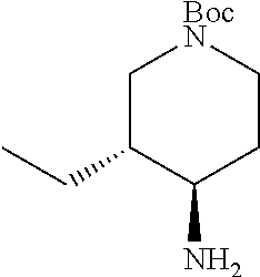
C1C(CC)C(N)CC[BocN]1
